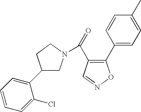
C1(C2=CC=CC=C2Cl)CN(C(=O)C2=C(C3=CC=C(C)C=C3)ON=C2)CC1
